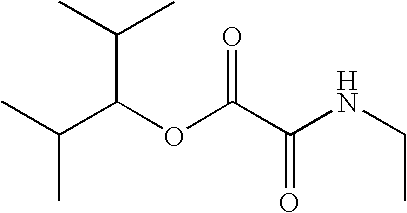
C(C(OC(C(NCC)=O)=O)C(C)C)(C)C
